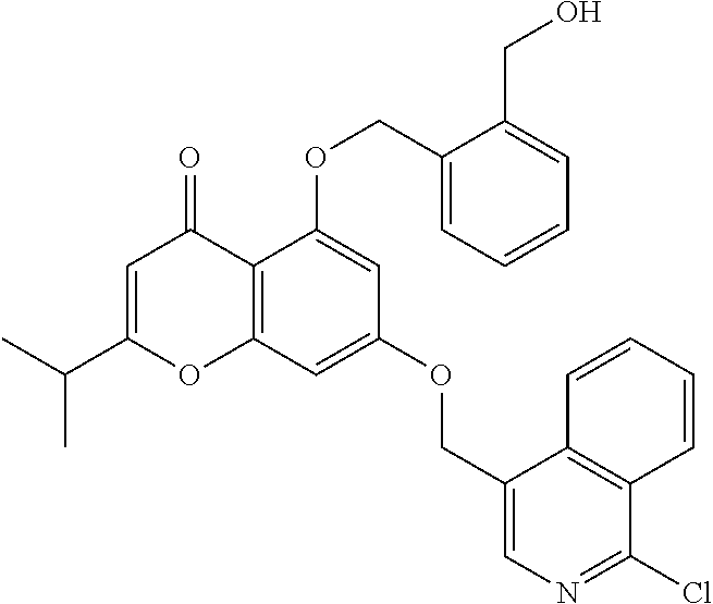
C12=C(C=C(OCC3=CN=C(Cl)C4=C3C=CC=C4)C=C1OCC1=CC=CC=C1CO)OC(C(C)C)=CC2=O
